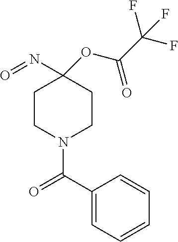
O(C1(N=O)CCN(C(C2=CC=CC=C2)=O)CC1)C(=O)C(F)(F)F
